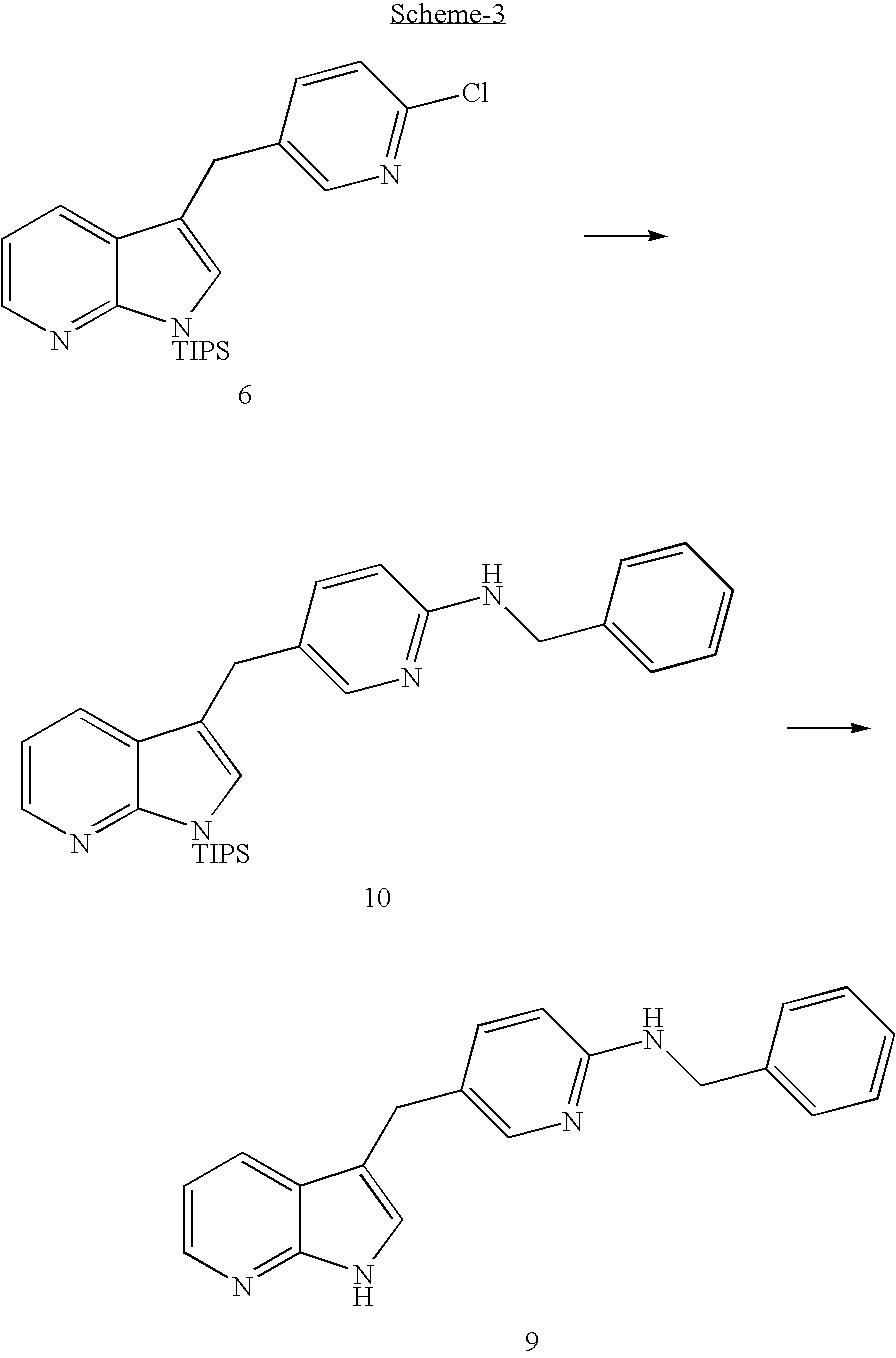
C1=CN=C2C(=C1)C(CC1=CN=C(NCC3=CC=CC=C3)C=C1)=CN2.C1=CN=C2C(=C1)C(CC1=CN=C(Cl)C=C1)=C[NTIPS]2.C1=CN=C2C(=C1)C(CC1=CN=C(NCC3=CC=CC=C3)C=C1)=C[NTIPS]2
